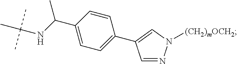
C1=CC(C(NC(C)(C)C)C)=CC=C1C1=CN([(CH2)mOCH2])N=C1
